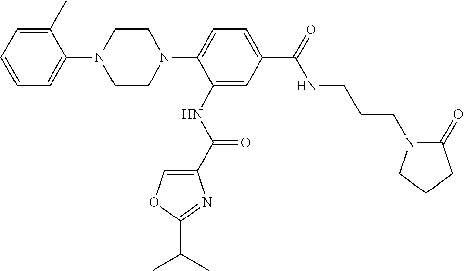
C1=C(C)C(N2CCN(C3=CC=C(C(NCCCN4C(=O)CCC4)=O)C=C3NC(=O)C3=COC(C(C)C)=N3)CC2)=CC=C1
